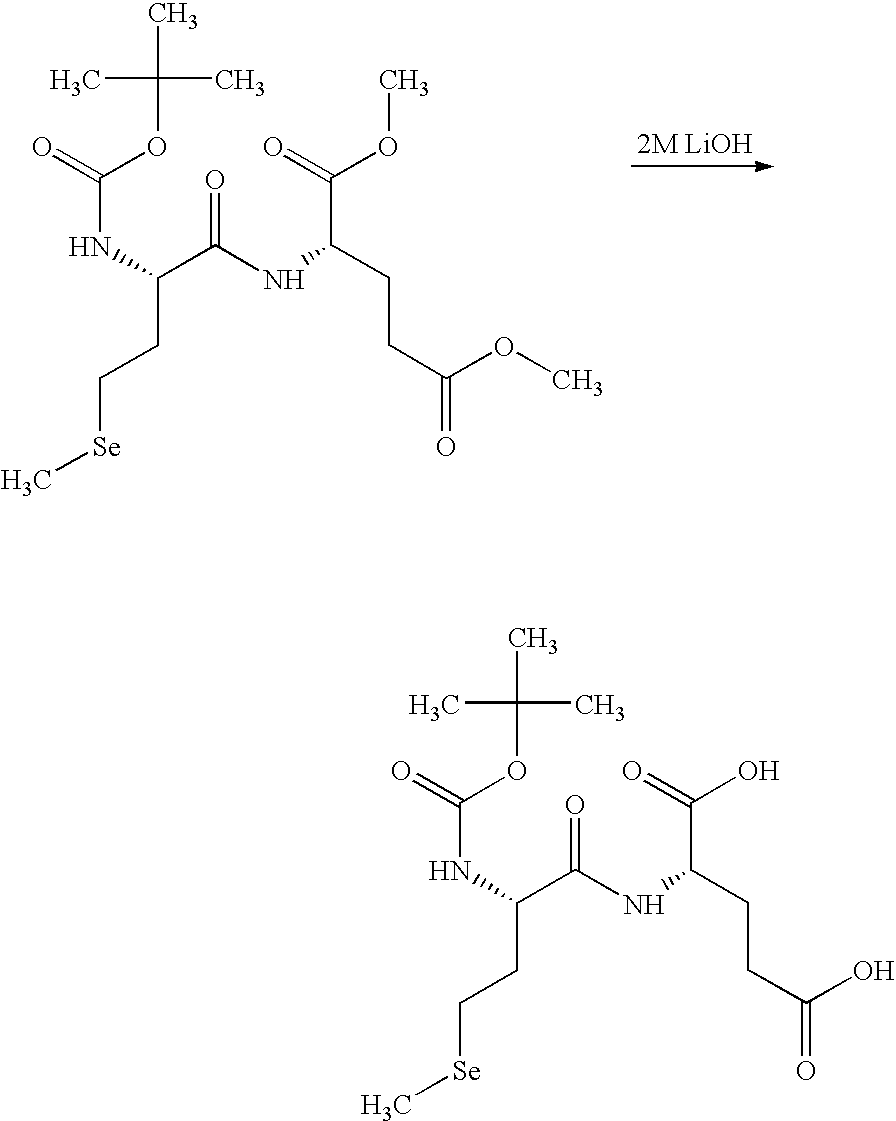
CC(OC(=O)NC(CC[Se]C)C(NC(CCC(OC)=O)C(=O)OC)=O)(C)C.CC(OC(=O)NC(CC[Se]C)C(NC(CCC(O)=O)C(=O)O)=O)(C)C
